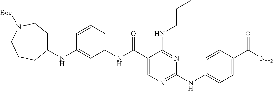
C1(NC(C2=CN=C(NC3=CC=C(C(N)=O)C=C3)N=C2NCCC)=O)=CC=CC(NC2CCN([Boc])CCC2)=C1
